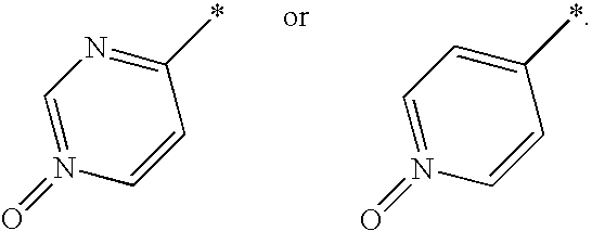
C1=N(=O)C=CC(*)=C1.C1=N(=O)C=CC(*)=N1
